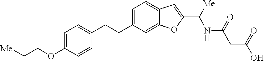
C(OC1=CC=C(CCC2=CC=C3C(=C2)OC(C([Me])NC(=O)CC(=O)O)=C3)C=C1)C[Me]
